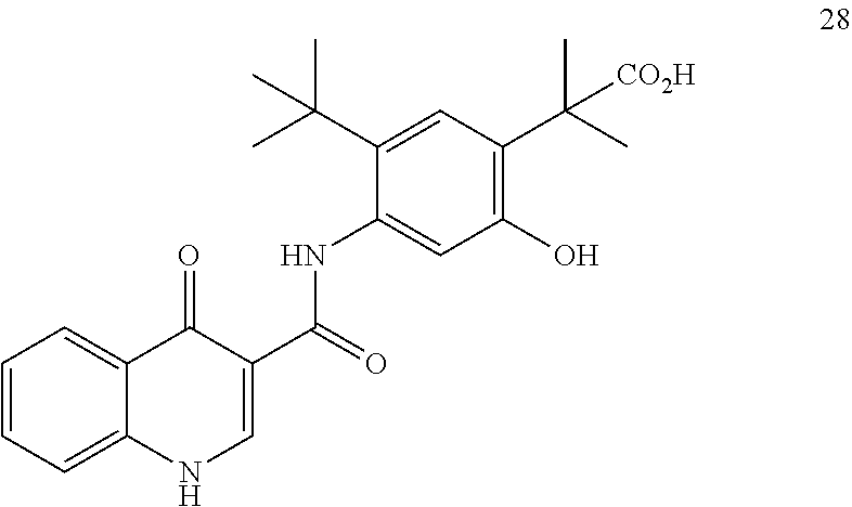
C1=C2C(=CC=C1)C(=O)C(C(NC1=CC(O)=C(C(C)(C)[CO2H])C=C1C(C)(C)C)=O)=CN2
